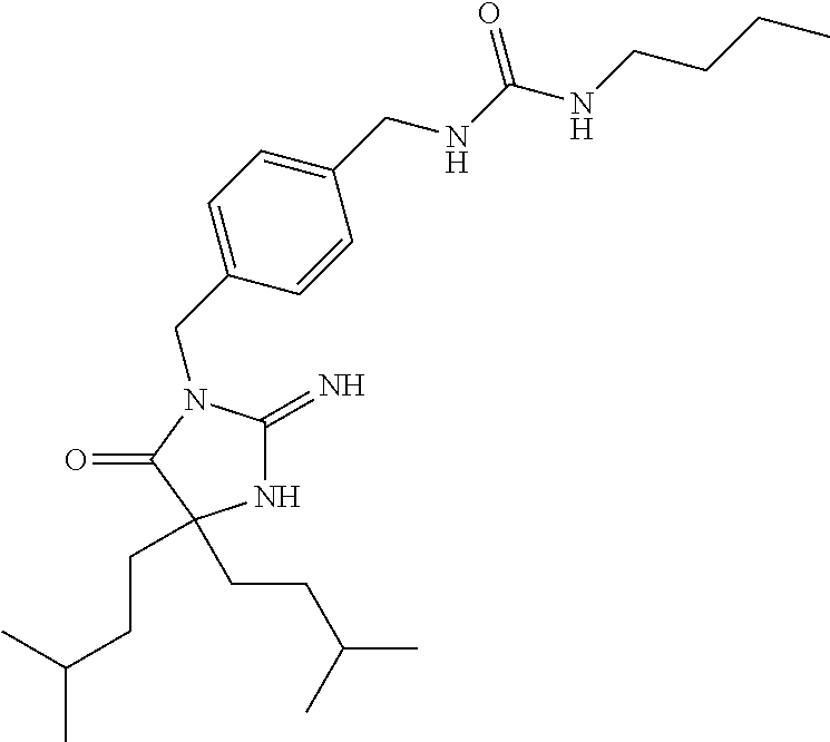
N1C(=N)N(CC2=CC=C(CNC(NCCCC)=O)C=C2)C(=O)C1(CCC(C)C)CCC(C)C
